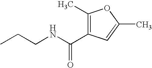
CCCNC(C1=C(C)OC(C)=C1)=O
